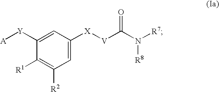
C1([Y][A])=CC([X][V]C(N([R7])[R8])=O)=CC([R2])=C1[R1]
